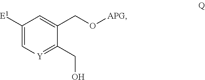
C1(CO)=[Y]C=C([E1])C=C1CO[APG]
